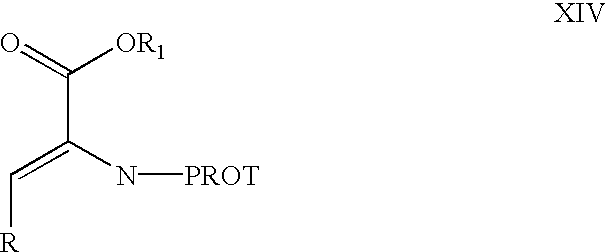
C(C(N[PROT])=C[R])(=O)[OR1]
